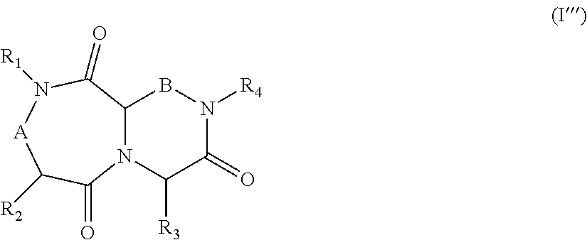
N1([R4])C(=O)C([R3])N2C(B1)C(=O)N([R1])[A]C([R2])C2=O
